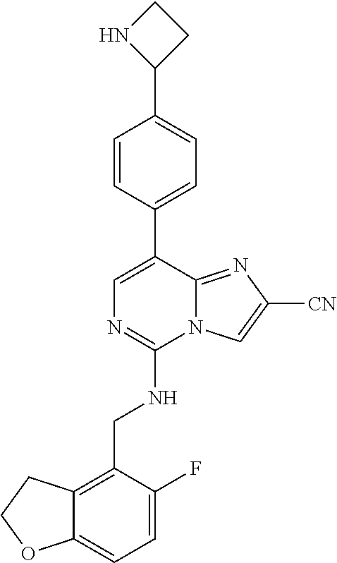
C12=CC=C(F)C(CNC3=NC=C(C4=CC=C(C5CCN5)C=C4)C4=NC([CN])=CN34)=C1CCO2
